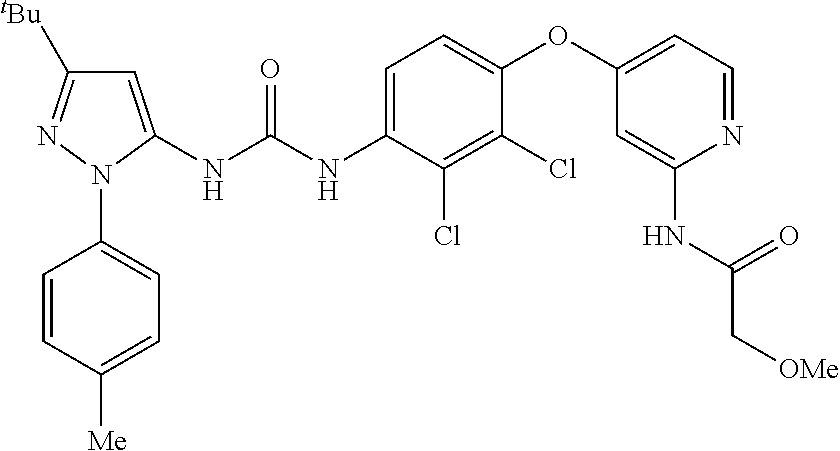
C1=C(NC(NC2=CC=C(OC3=CC=NC(NC(C[OMe])=O)=C3)C(Cl)=C2Cl)=O)N(C2=CC=C([Me])C=C2)N=C1[tBu]
